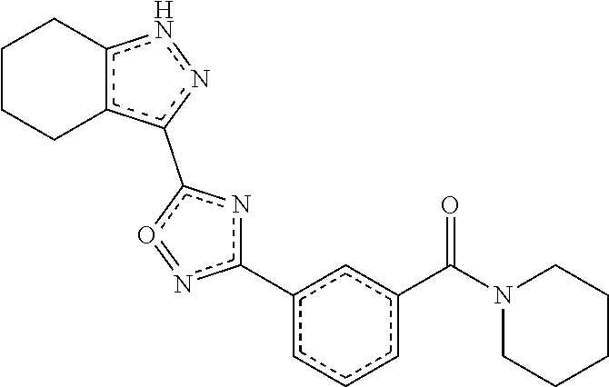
c12c(c(-c3nc(-c4cc(C(N5CCCCC5)=O)ccc4)n=o3)nn1)CCCC2
